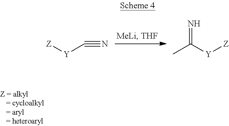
[Z][Y]C#N.CC([Y][Z])=N
